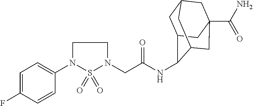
C1(N2CCN(CC(=O)NC3C4CC5CC(C(N)=O)(CC3C5)C4)S2(=O)=O)=CC=C(F)C=C1
